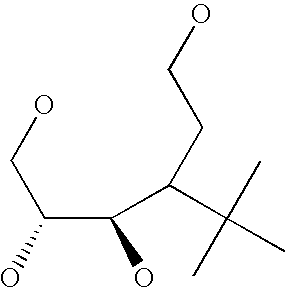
C(C(C(C(C)(C)C)CCO)O)(O)CO
